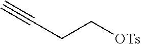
C(CC[OTs])#C
